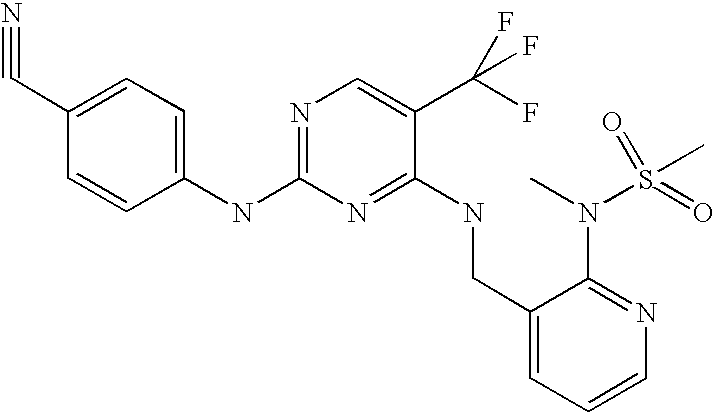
C1(CNC2=NC(NC3=CC=C(C#N)C=C3)=NC=C2C(F)(F)F)=CC=CN=C1N(C)S(C)(=O)=O
